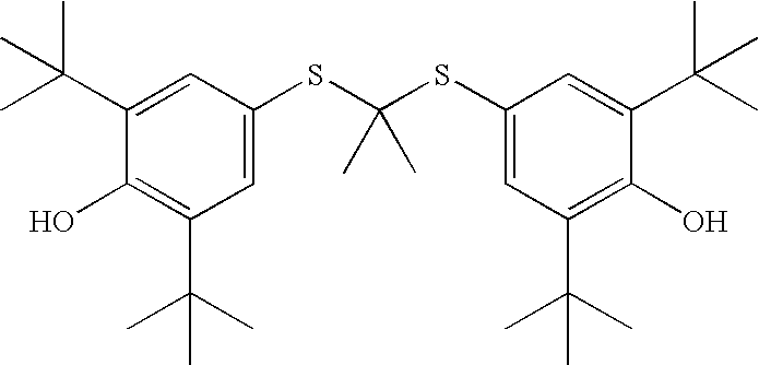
C1(C(C)(C)C)=CC(SC(SC2=CC(C(C)(C)C)=C(O)C(C(C)(C)C)=C2)(C)C)=CC(C(C)(C)C)=C1O
